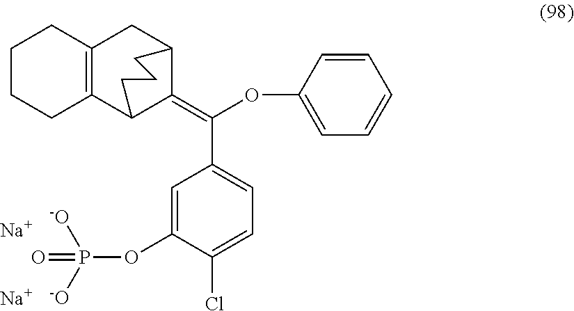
C1CCC2=C(C1)CC1C(=C(OC3=CC=CC=C3)C3=CC=C(Cl)C(OP(=O)([-O])[-O])=C3)C2CCC1.[Na].[Na]
